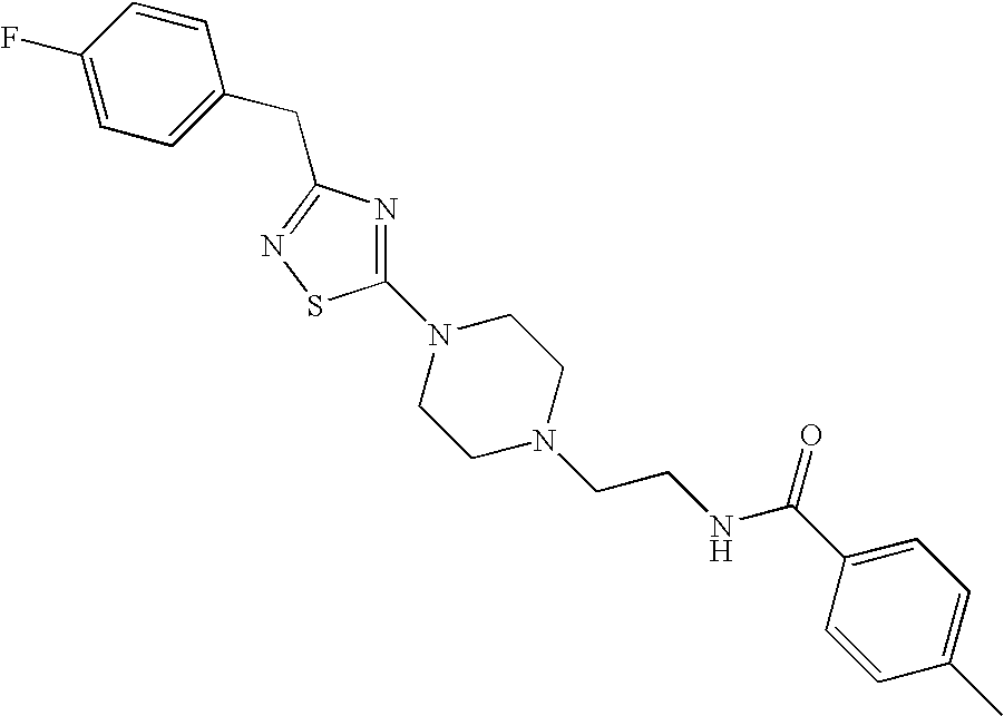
C1(F)=CC=C(CC2=NSC(N3CCN(CCNC(C4=CC=C(C)C=C4)=O)CC3)=N2)C=C1
